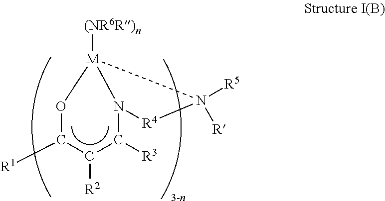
[M]12([(NR6R)n])OC([R1])C([R2])C([R3])N1[R4]N2([R5])[R].[3-n]
